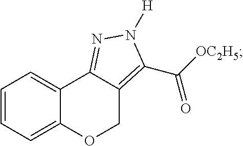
C1=CC=C2C(=C1)C1=NN([H])C(C([OC2H5])=O)=C1CO2
